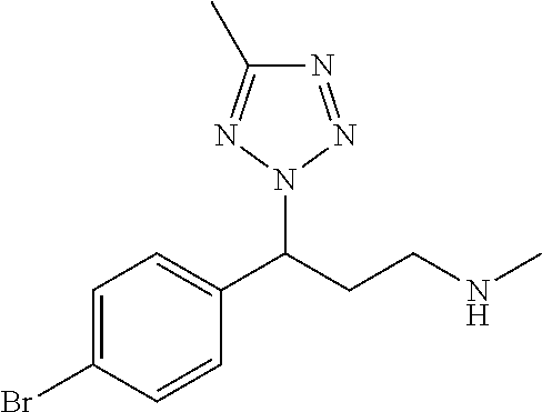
BrC1=CC=C(C(CCNC)N2N=C(C)N=N2)C=C1
